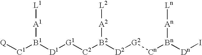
[Q][C1][B1]([D1][G1][C2][B2]([D2][G2][Cn][Bn]([Dn]I)[An][Ln])[A2][L2])[A1][L1]
